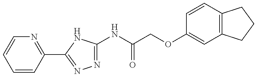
N1=C(NC(COC2=CC3=C(C=C2)CCC3)=O)NC(C2=NC=CC=C2)=N1
